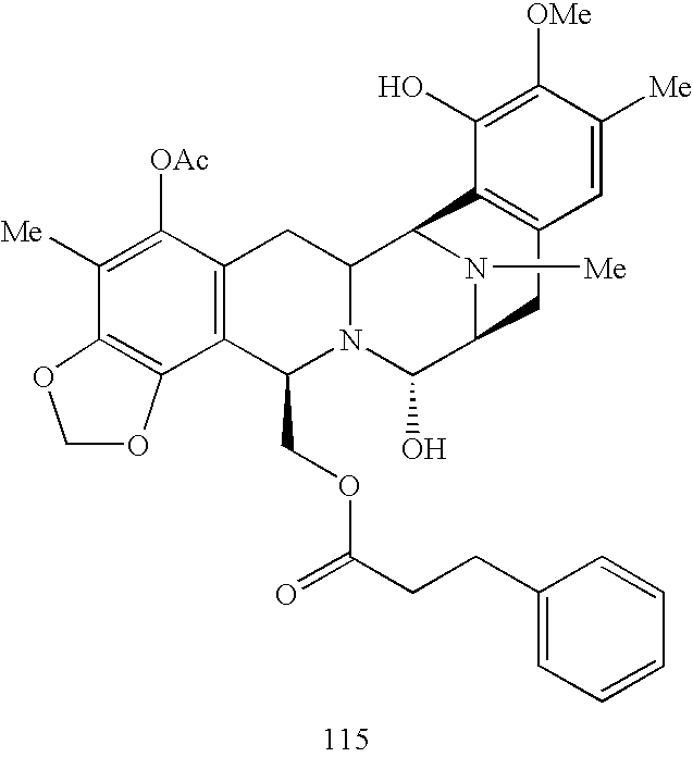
C1([Me])=C([OAc])C2=C(C(COC(CCC3=CC=CC=C3)=O)N3C(C2)C2N([Me])C(C3O)CC3=C2C(O)=C([OMe])C([Me])=C3)C2=C1OCO2
